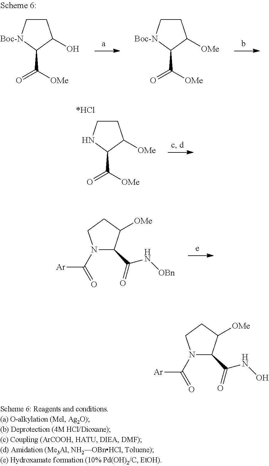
C1C[Boc-N]C(C(=O)[OMe])C1O.C1C[Boc-N]C(C(=O)[OMe])C1[OMe].C1CNC(C(=O)[OMe])C1[OMe].C1(C(=O)N[OBn])C([OMe])CCN1C(=O)[Ar].C1(C(=O)NO)C([OMe])CCN1C(=O)[Ar]
